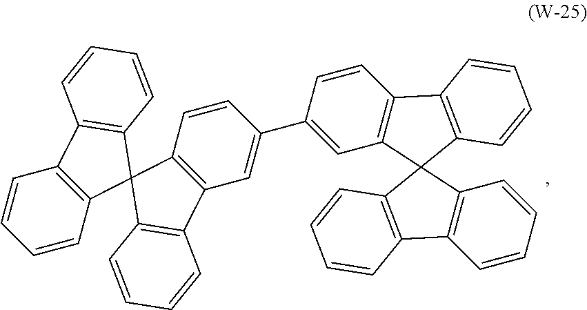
C1=CC2=C(C=C1C1=CC3=C(C=C1)C1=C(C=CC=C1)C31C3=C(C=CC=C3)C3=C1C=CC=C3)C1=C(C=CC=C1)C21C2=C(C=CC=C2)C2=C1C=CC=C2
